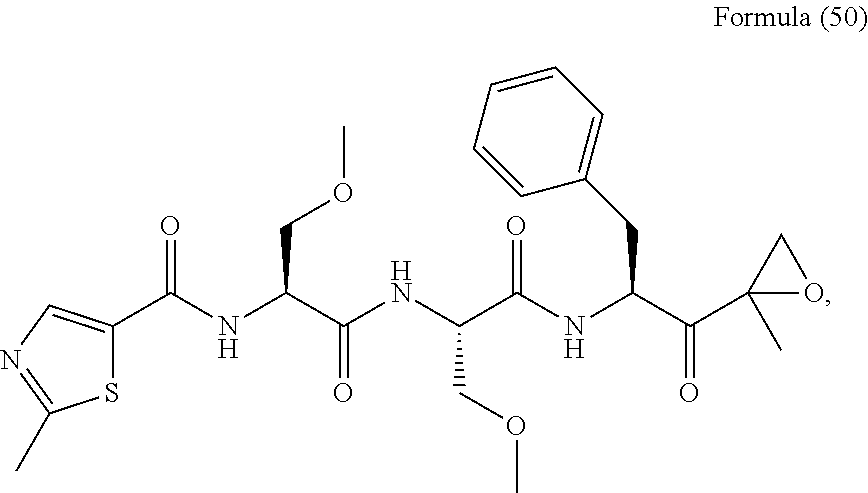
S1C(C(NC(C(NC(C(NC(C(C2(C)OC2)=O)CC2=CC=CC=C2)=O)COC)=O)COC)=O)=CN=C1C
